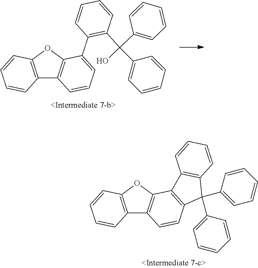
C12=C(OC3=C1C=CC=C3C1=C(C(C3=CC=CC=C3)(O)C3=CC=CC=C3)C=CC=C1)C=CC=C2.C12=C(OC3=C1C=CC1=C3C3=C(C1(C1=CC=CC=C1)C1=CC=CC=C1)C=CC=C3)C=CC=C2
